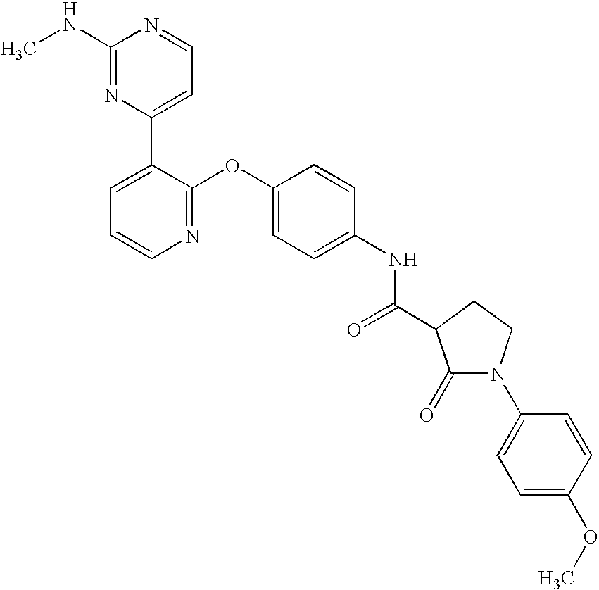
C1(NC)=NC(C2=CC=CN=C2OC2=CC=C(NC(=O)C3C(=O)N(C4=CC=C(OC)C=C4)CC3)C=C2)=CC=N1
